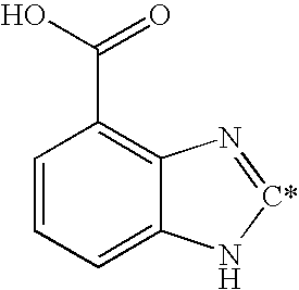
C1=CC=C2C(=C1C(O)=O)N=[C*]N2
